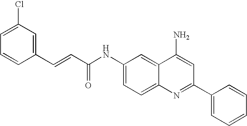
C1=CC(C=CC(NC2=CC=C3C(=C2)C(N)=CC(C2=CC=CC=C2)=N3)=O)=CC(Cl)=C1
